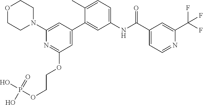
C1=C(C2=CC(NC(C3=CC=NC(C(F)(F)F)=C3)=O)=CC=C2C)C=C(N2CCOCC2)N=C1OCCOP(O)(=O)O
